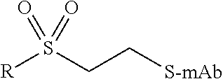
[R]S(CC[S-mAb])(=O)=O
